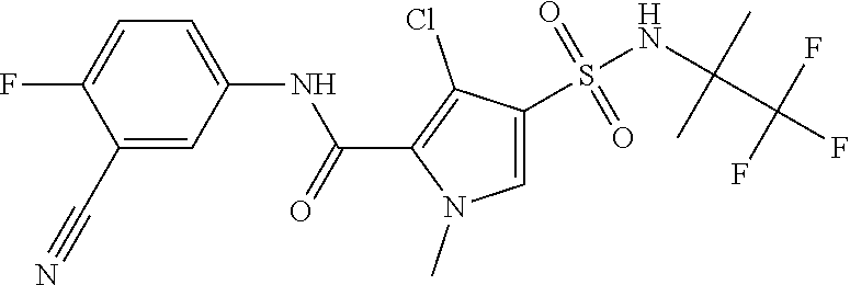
FC1=CC=C(NC(=O)C2=C(Cl)C(S(NC(C(F)(F)F)(C)C)(=O)=O)=CN2C)C=C1C#N
